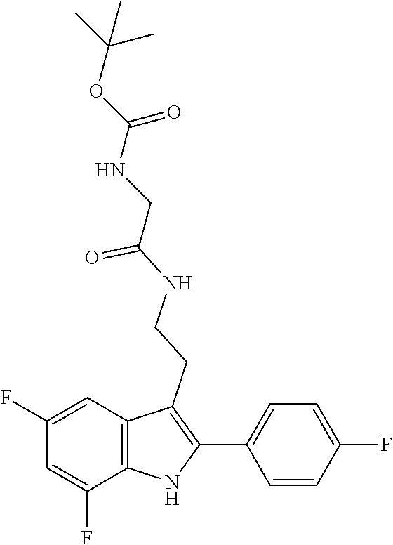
C(=O)(NCCC1=C(C2=CC=C(F)C=C2)NC2=C1C=C(F)C=C2F)CNC(OC(C)(C)C)=O
